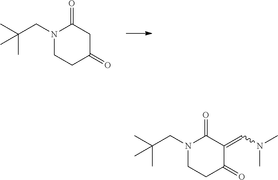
C1(=O)CC(=O)CCN1CC(C)(C)C.C1(=O)C(=CN(C)C)C(=O)CCN1CC(C)(C)C
